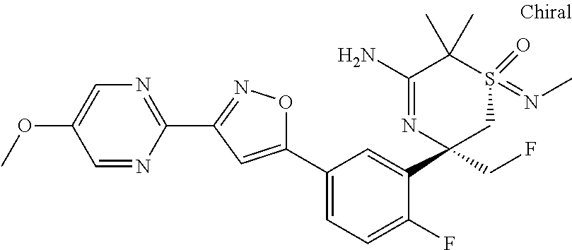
C1=NC(C2=NOC(C3=CC=C(F)C(C4(CF)CS(=NC)(=O)C(C)(C)C(N)=N4)=C3)=C2)=NC=C1OC
